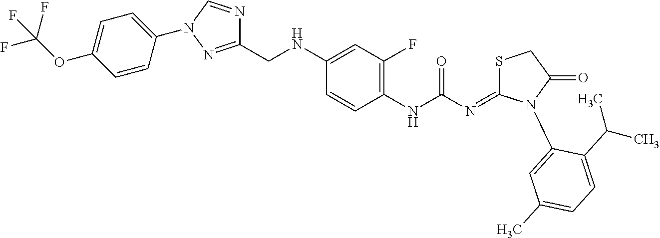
C1(NC(=O)N=C2SCC(=O)N2C2=CC(C)=CC=C2C(C)C)=C(F)C=C(NCC2=NN(C3=CC=C(OC(F)(F)F)C=C3)C=N2)C=C1
